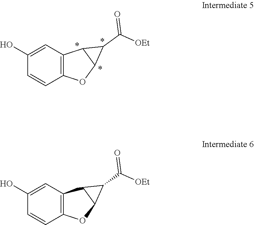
C12=C(OC3C1C3C([OEt])=O)C=CC(O)=C2.C12=C(OC3C1C3C([OEt])=O)C=CC(O)=C2
